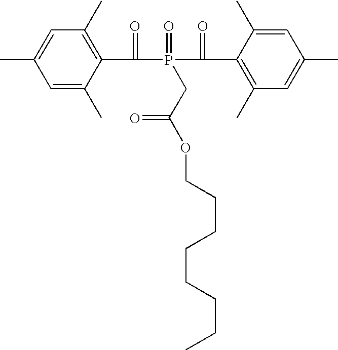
C1=C(C)C(C(=O)P(C(C2=C(C)C=C(C)C=C2C)=O)(=O)CC(OCCCCCCCC)=O)=C(C)C=C1C
